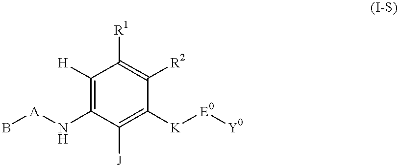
C1([H])=C(N[A]B)C([J])=C([K][E0][Y0])C([R2])=C1[R1]
